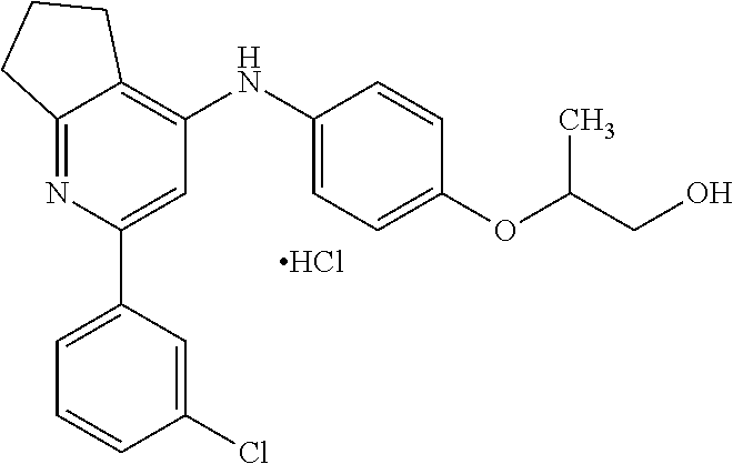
C12=NC(C3=CC=CC(Cl)=C3)=CC(NC3=CC=C(OC(CO)C)C=C3)=C1CCC2.Cl
